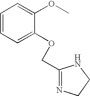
C1=CC=C(OCC2=NCCN2)C(OC)=C1
